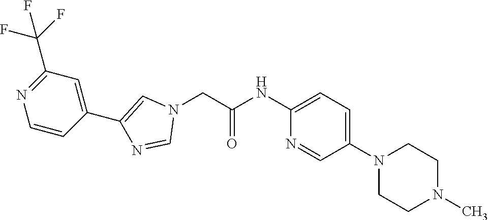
C1(NC(=O)CN2C=C(C3=CC(C(F)(F)F)=NC=C3)N=C2)=CC=C(N2CCN(C)CC2)C=N1
